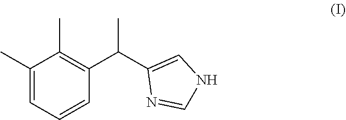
C1(C)=CC=CC(C(C2=CNC=N2)C)=C1C
